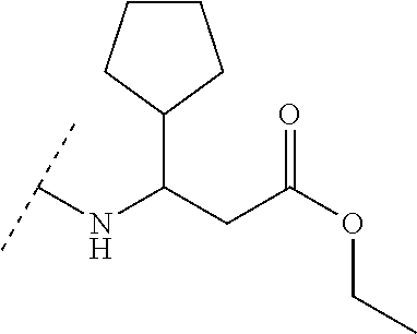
C1(C(CC(OCC)=O)NC(C)C)CCCC1
